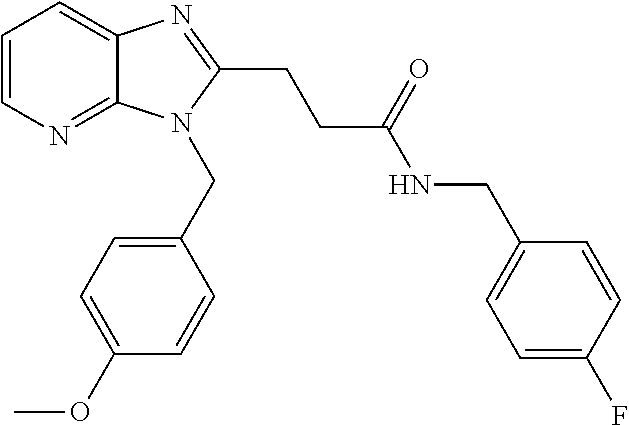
C1=CN=C2C(=C1)N=C(CCC(NCC1=CC=C(F)C=C1)=O)N2CC1=CC=C(OC)C=C1
